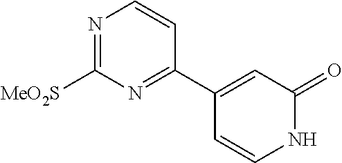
N1=C([MeO2S])N=C(C2=CC(=O)NC=C2)C=C1
